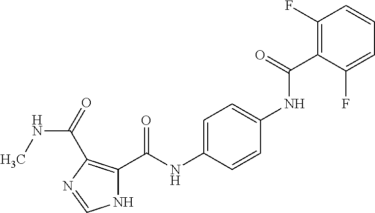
C1(F)=C(C(NC2=CC=C(NC(C3=C(C(=O)NC)N=CN3)=O)C=C2)=O)C(F)=CC=C1
